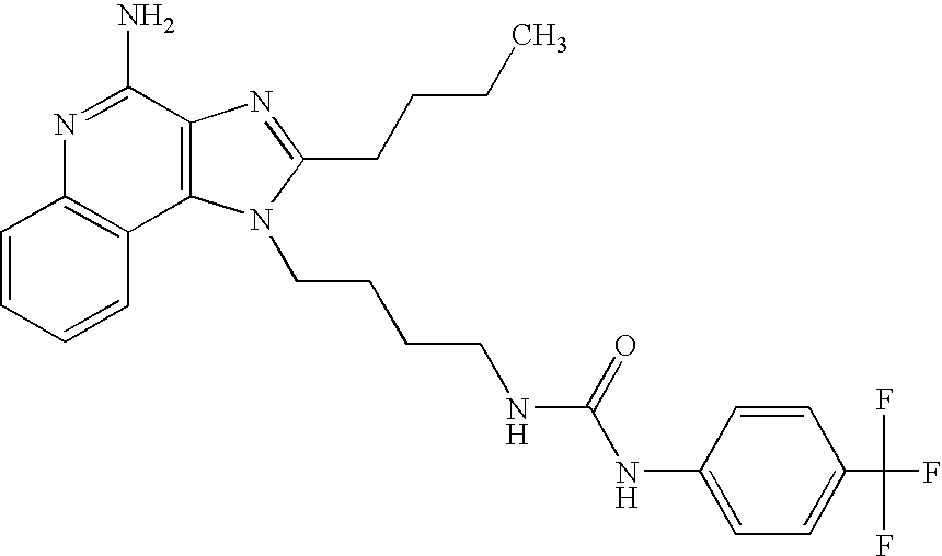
C1=CC=CC2=C1N=C(N)C1=C2N(CCCCNC(NC2=CC=C(C(F)(F)F)C=C2)=O)C(CCCC)=N1
